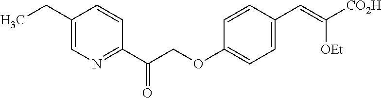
C1(CC)=CN=C(C(COC2=CC=C(C=C([CO2H])[OEt])C=C2)=O)C=C1
